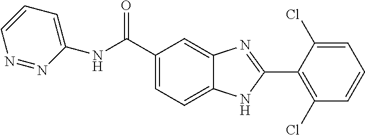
C1=C(C(NC2=CC=CN=N2)=O)C=C2C(=C1)NC(C1=C(Cl)C=CC=C1Cl)=N2
